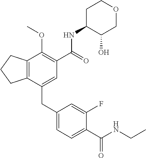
C12=C(CCC1)C(OC)=C(C(NC1C(O)COCC1)=O)C=C2CC1=CC=C(C(NCC)=O)C(F)=C1
